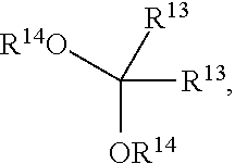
C([R13])([OR14])([R14O])[R13]
